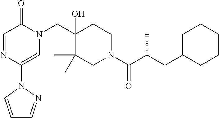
N1(C2=CN(CC3(O)C(C)(C)CN(C(=O)C(CC4CCCCC4)C)CC3)C(=O)C=N2)C=CC=N1
